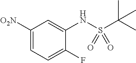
C1([O2N])=CC=C(F)C(NS(C(C)(C)C)(=O)=O)=C1
